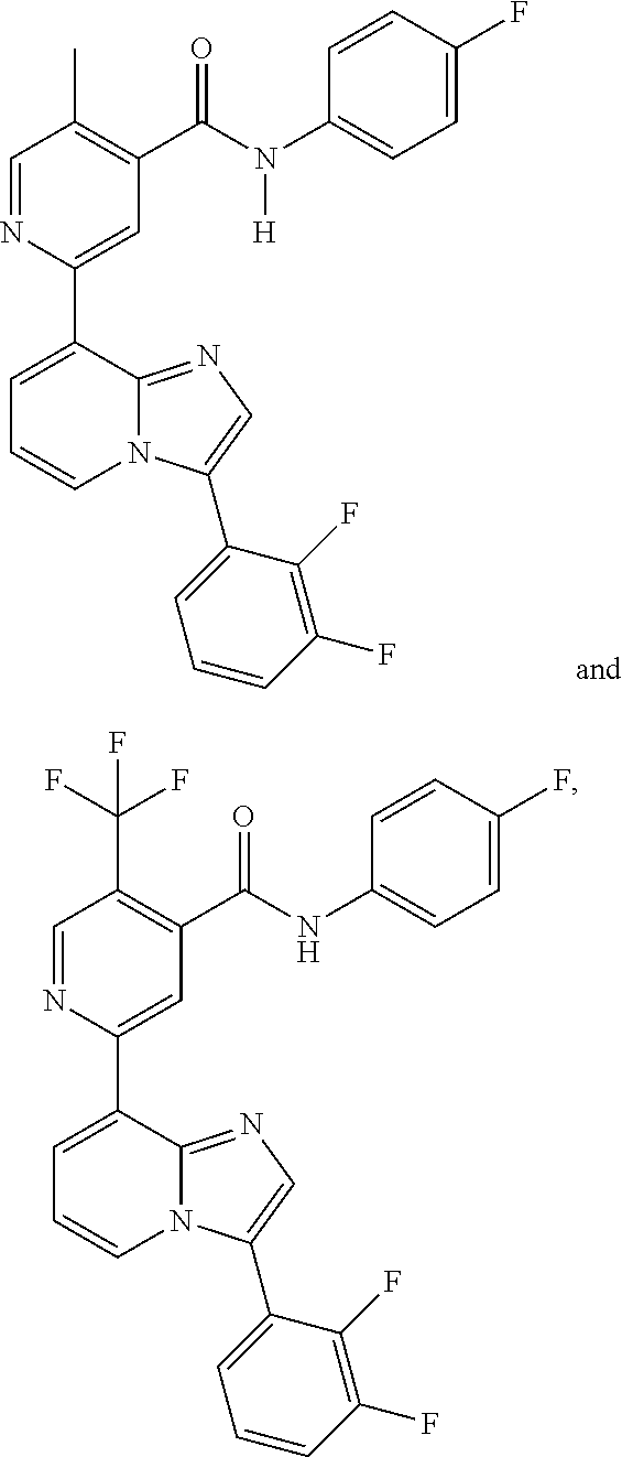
C1=NC(C2=CC=CN3C2=NC=C3C2=CC=CC(F)=C2F)=CC(C(N(C2=CC=C(F)C=C2)[H])=O)=C1C.C1=NC(C2=CC=CN3C2=NC=C3C2=CC=CC(F)=C2F)=CC(C(NC2=CC=C(F)C=C2)=O)=C1C(F)(F)F
